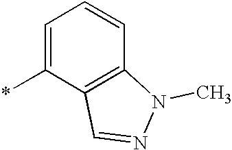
C1=C(*)C2=C(C=C1)N(C)N=C2
